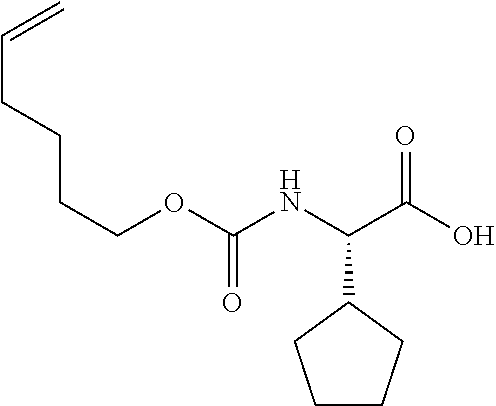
C(CCCCOC(NC(C(O)=O)C1CCCC1)=O)=C
